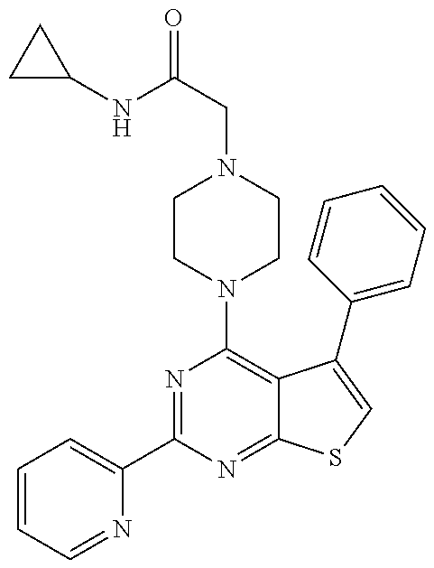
N1=C(C2=CC=CC=N2)N=C2C(=C1N1CCN(CC(NC3CC3)=O)CC1)C(C1=CC=CC=C1)=CS2
